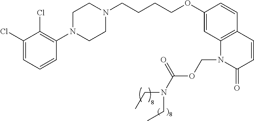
C1(Cl)=CC=CC(N2CCN(CCCCOC3=CC4=C(C=C3)C=CC(=O)N4COC(=O)N(CC)CC)CC2)=C1Cl
